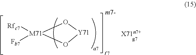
O1[M71]([Rfc7])([Fb7])O[Y71]1
